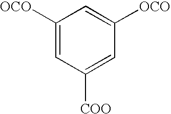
C1([OCO])=CC([COO])=CC([OCO])=C1
